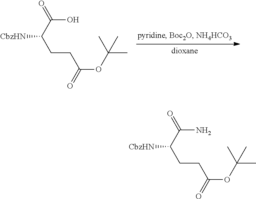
OC(C(CCC(OC(C)(C)C)=O)[CbzHN])=O.NC(C(CCC(OC(C)(C)C)=O)[CbzHN])=O
